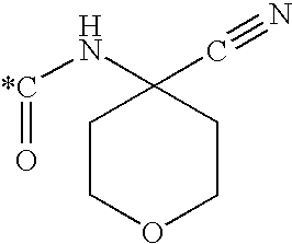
[*C](NC1(C#N)CCOCC1)=O
